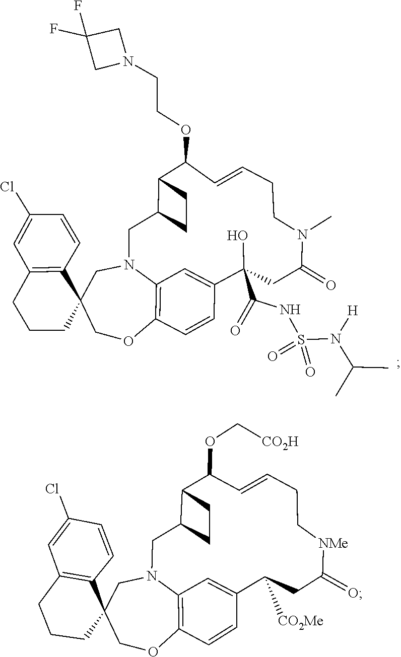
O(C[CO2H])C1C=CCC[NMe]C(=O)CC([CO2Me])C2=CC3=C(C=C2)OCC2(C4=C(C=C(Cl)C=C4)CCC2)CN3CC2C1CC2.S(=O)(NC(C1(O)C2=CC3=C(OCC4(C5=C(C=C(Cl)C=C5)CCC4)CN3CC3C(C(OCCN4CC(F)(F)C4)C=CCCN(C)C(=O)C1)CC3)C=C2)=O)(=O)N(C(C)C)[H]
